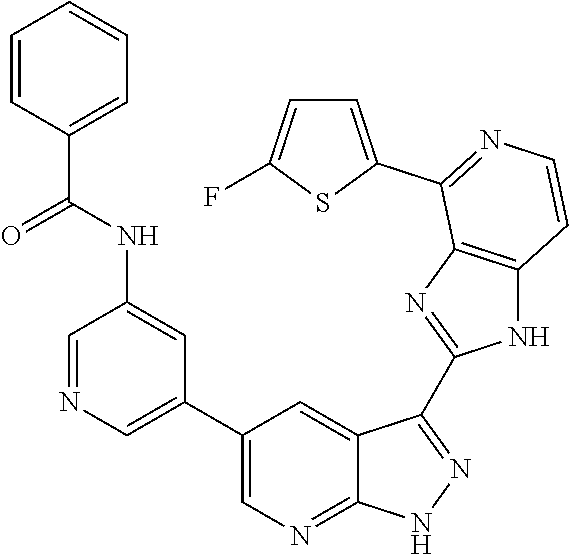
C1=NC=C(C2=CN=C3C(=C2)C(C2=NC4=C(N2)C=CN=C4C2=CC=C(F)S2)=NN3)C=C1NC(C1=CC=CC=C1)=O
